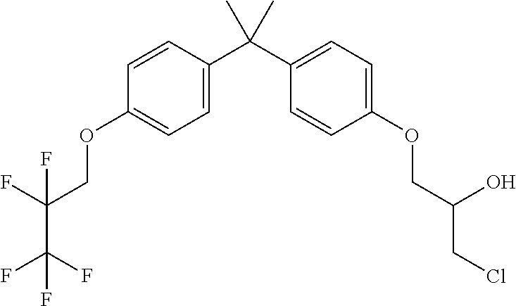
C1=C(C(C2=CC=C(OCC(CCl)O)C=C2)(C)C)C=CC(OCC(C(F)(F)F)(F)F)=C1
